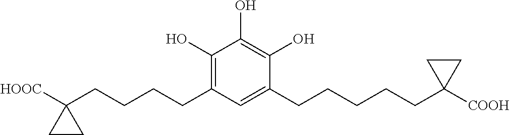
C1(O)=C(CCCCC2([HOOC])CC2)C=C(CCCCCC2([COOH])CC2)C(O)=C1O
